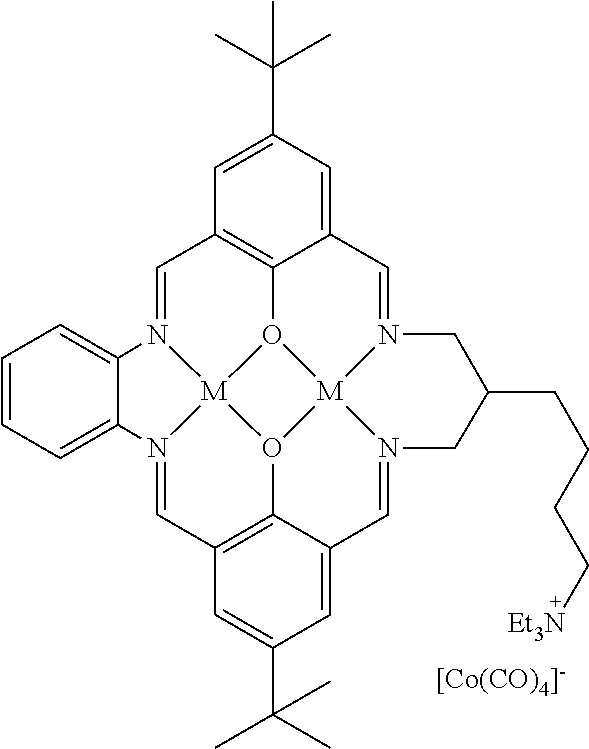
[[Co(CO)4]-].C1=N2[M]34O5C6=C1C=C(C(C)(C)C)C=C6C=N1[M]56O3C3=C(C=N4C4=CC=CC=C24)C=C(C(C)(C)C)C=C3C=N6CC(CCCC[Et3N])C1
